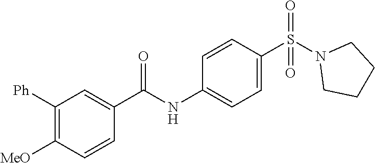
C1([Ph])=C([MeO])C=CC(C(NC2=CC=C(S(N3CCCC3)(=O)=O)C=C2)=O)=C1
